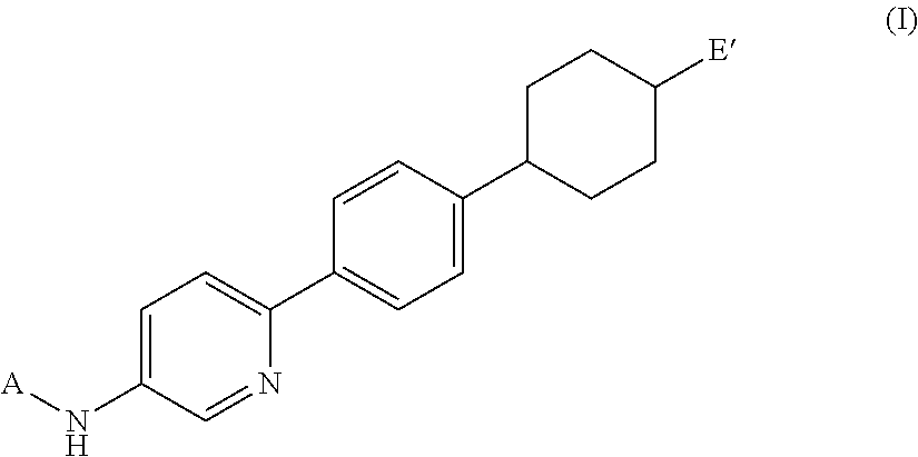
C1C(C2=CC=C(C3=CC=C(N[A])C=N3)C=C2)CCC([E])C1
